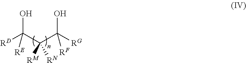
[RD]C(C(C([RG])(O)[RF])([RN])[RM])(O)[RE]
